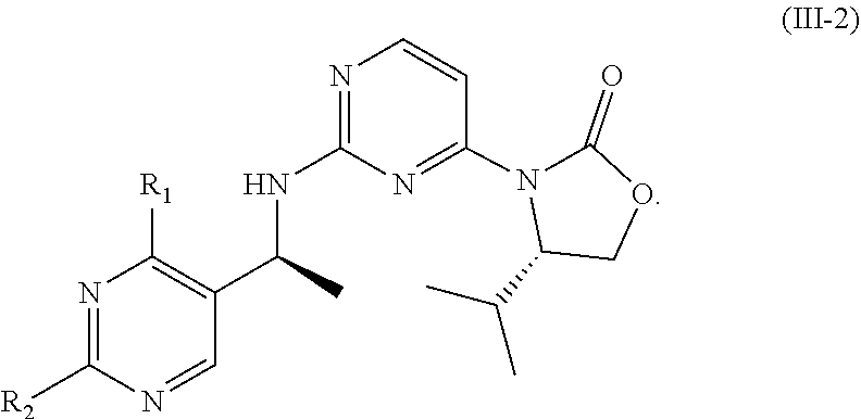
N1=C([R2])N=CC(C(C)NC2=NC=CC(N3C(C(C)C)COC3=O)=N2)=C1[R1]
